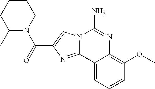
N12C(=NC(C(=O)N3CCCCC3C)=C1)C1=CC=CC(OC)=C1N=C2N
